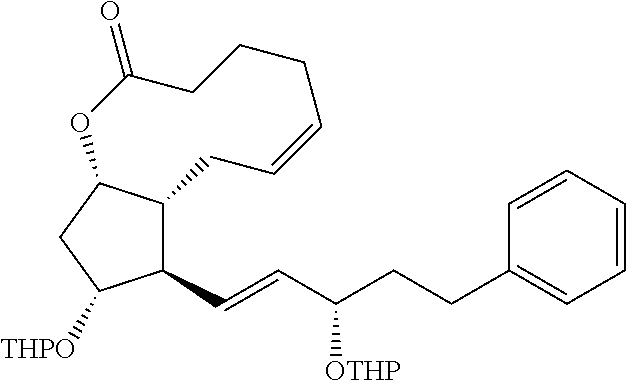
C(=CC(CCC1=CC=CC=C1)[OTHP])C1C2C(CC1[THPO])OC(=O)CCCC=CC2
